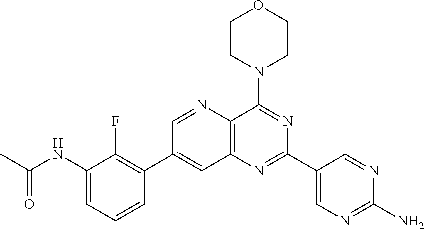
C1(NC(C)=O)=CC=CC(C2=CC3=C(N=C2)C(N2CCOCC2)=NC(C2=CN=C(N)N=C2)=N3)=C1F
